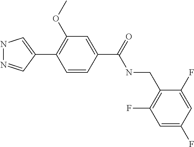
N1N=CC(C2=C(OC)C=C(C(NCC3=C(F)C=C(F)C=C3F)=O)C=C2)=C1
